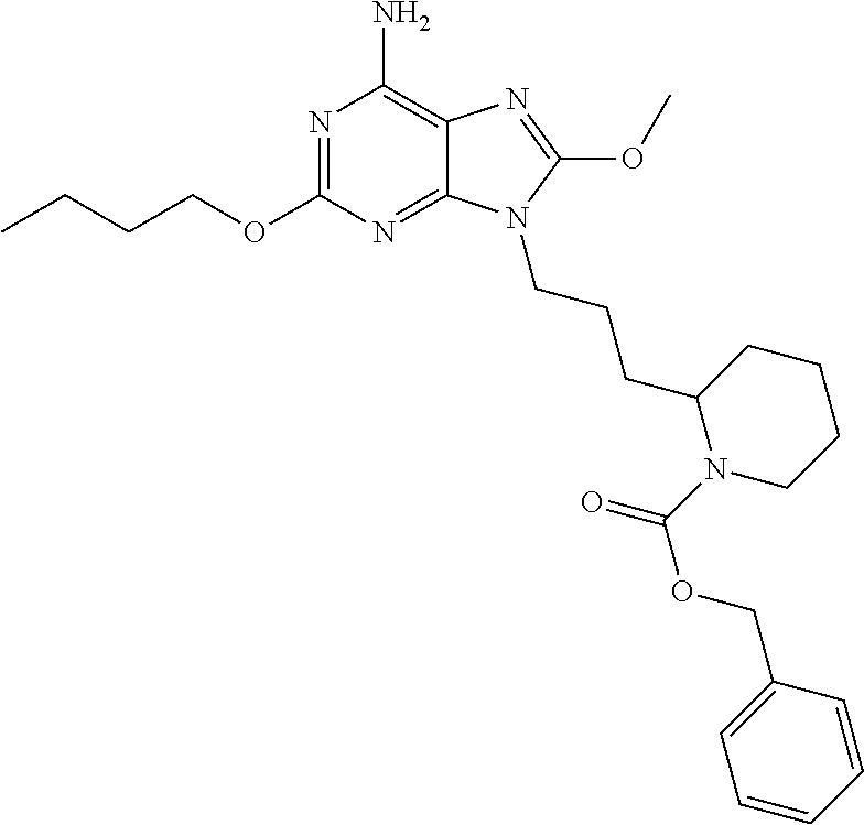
N1=C(OCCCC)N=C2C(=C1N)N=C(OC)N2CCCC1N(C(OCC2=CC=CC=C2)=O)CCCC1
